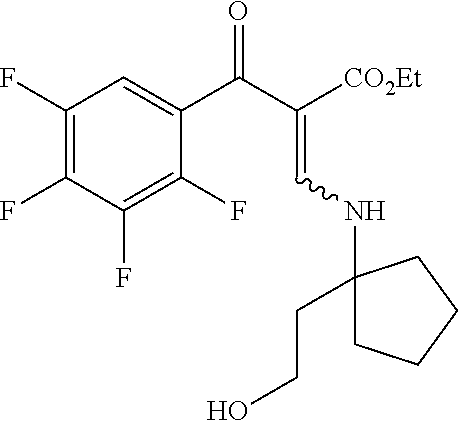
C1(F)=C(F)C(F)=C(F)C(C(C([CO2Et])=CNC2(CCO)CCCC2)=O)=C1
